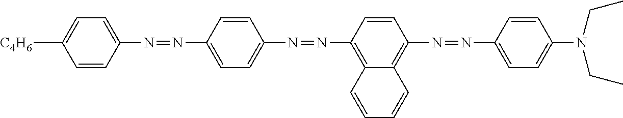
C1([C4H6])=CC=C(N=NC2=CC=C(N=NC3=C4C(=C(N=NC5=CC=C(N(CC)CC)C=C5)C=C3)C=CC=C4)C=C2)C=C1
